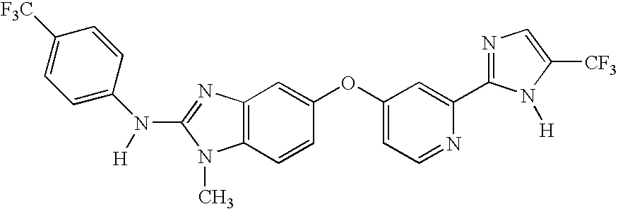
C12=C(C=CC(OC3=CC=NC(C4=NC=C([CF3])N4[H])=C3)=C1)N(C)C(N(C1=CC=C([F3C])C=C1)[H])=N2
